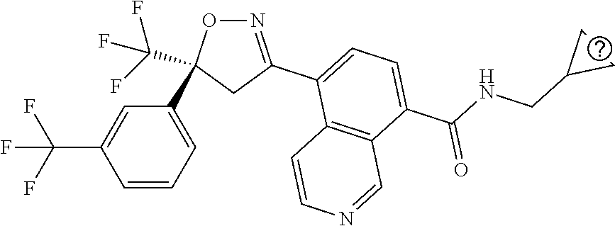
N1=C(C2=CC=C(C(=O)NCC3CC3)C3=C2C=CN=C3)CC(C2=CC=CC(C(F)(F)F)=C2)(C(F)(F)F)O1
